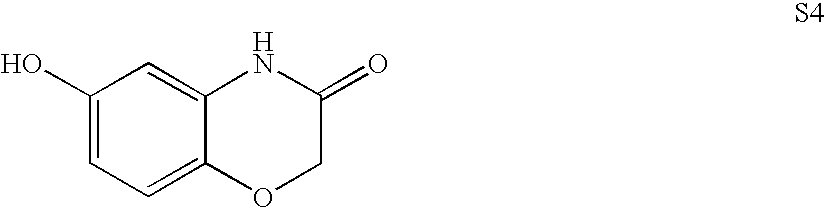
C1(O)=CC=C2C(=C1)NC(=O)CO2
